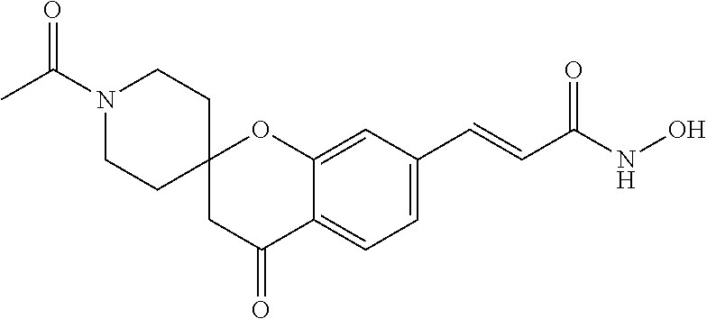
C12(CC(=O)C3=CC=C(C=CC(NO)=O)C=C3O1)CCN(C(C)=O)CC2
